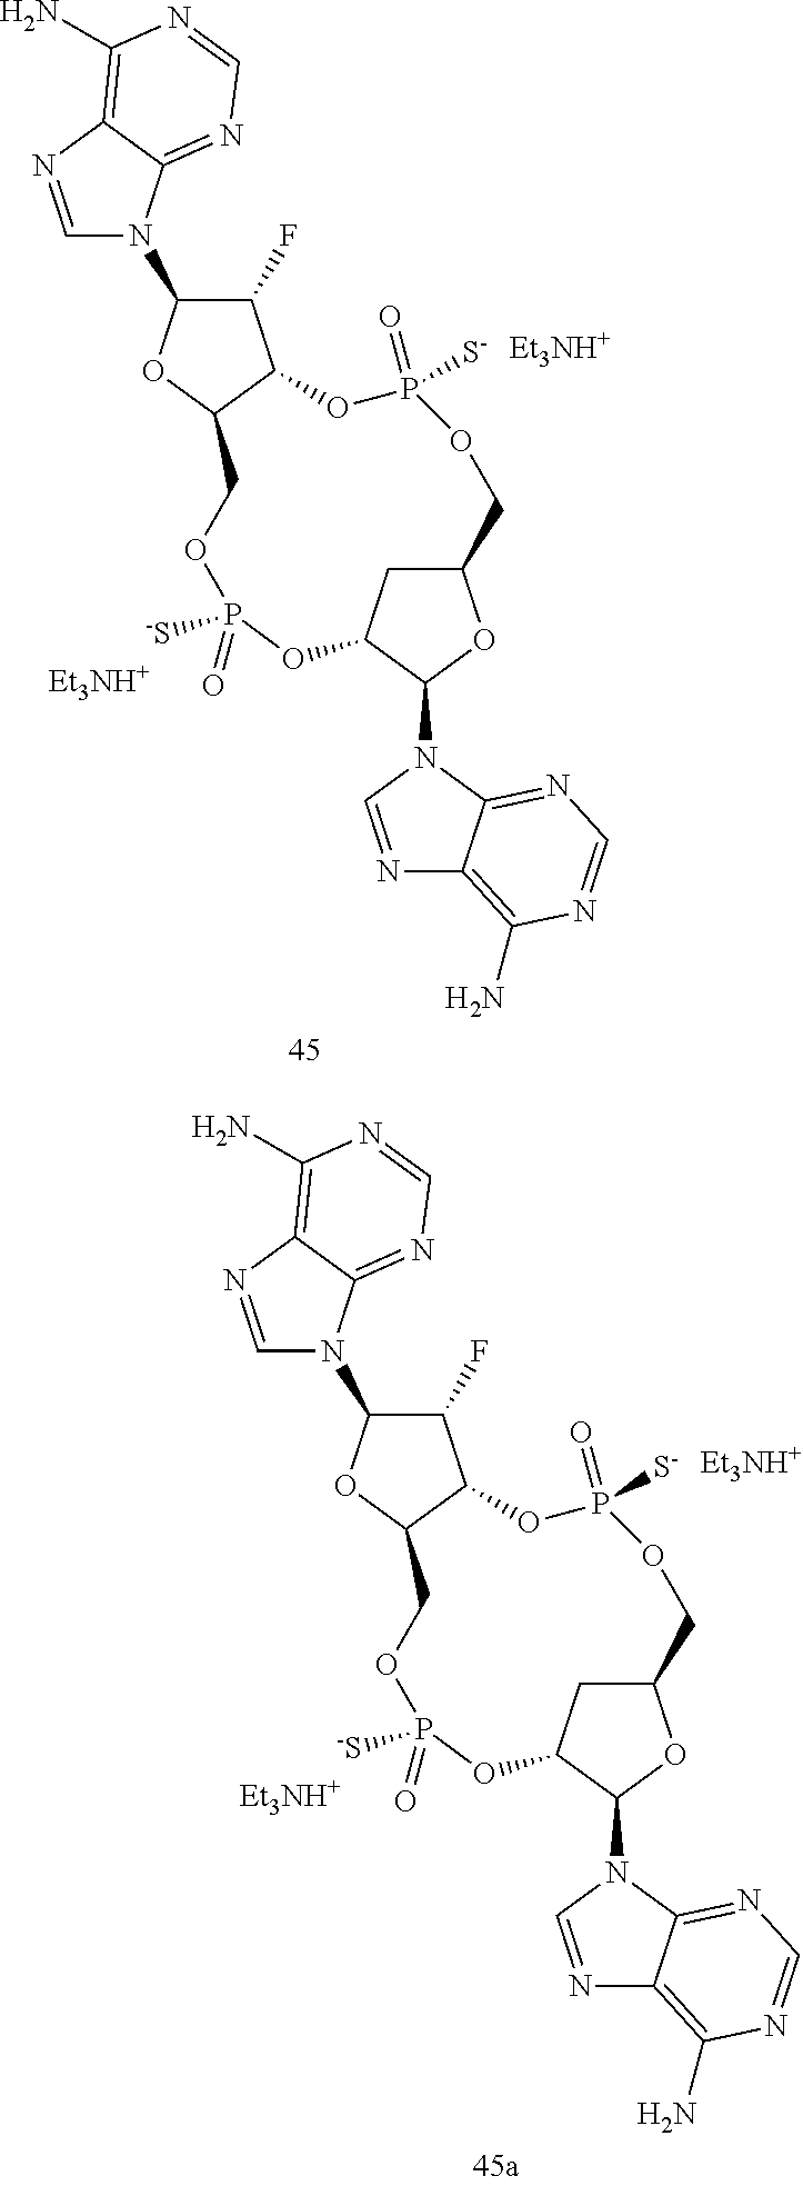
[Et3NH+].[Et3NH+].FC1C(N2C3=NC=NC(N)=C3N=C2)OC2C1OP([S-])(=O)OCC1CC(C(N3C4=NC=NC(N)=C4N=C3)O1)OP(=O)([-S])OC2.[Et3NH+].[Et3NH+].FC1C(N2C3=NC=NC(N)=C3N=C2)OC2C1OP([S-])(=O)OCC1CC(C(N3C4=NC=NC(N)=C4N=C3)O1)OP(=O)([-S])OC2
